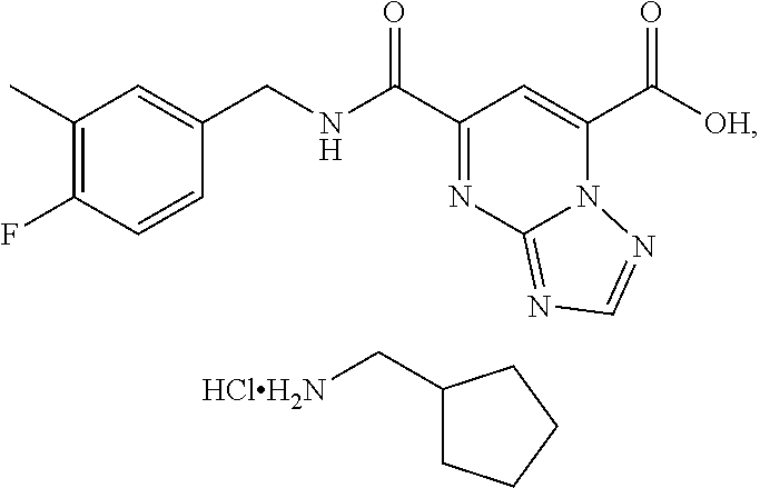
C1(C)=C(F)C=CC(CNC(C2=NC3=NC=NN3C(C([OH])=O)=C2)=O)=C1.C1(C[HClH2N])CCCC1
